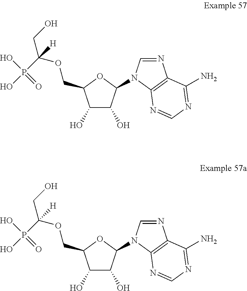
C1(O)C(O)C(N2C=NC3=C2N=CN=C3N)OC1COC(CO)(P(O)(O)=O)[H].C1(O)C(O)C(N2C=NC3=C2N=CN=C3N)OC1COC(CO)(P(O)(O)=O)[H]
